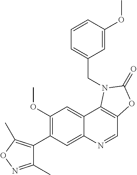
C1(OC)=C(C2=C(C)ON=C2C)C=C2C(=C1)C1=C(C=N2)OC(=O)N1CC1=CC=CC(OC)=C1
